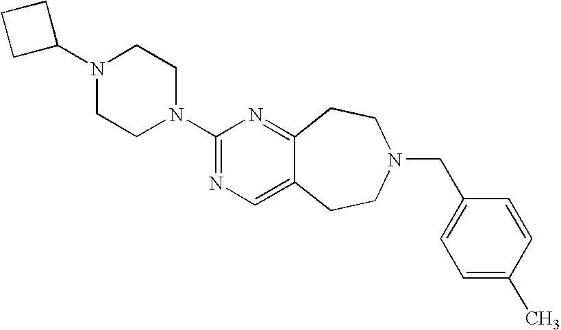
C1C(N2CCN(C3=NC=C4C(=N3)CCN(CC3=CC=C(C)C=C3)CC4)CC2)CC1
